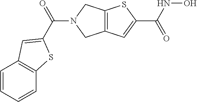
C12=C(CN(C(=O)C3=CC4=C(C=CC=C4)S3)C1)SC(C(NO)=O)=C2
